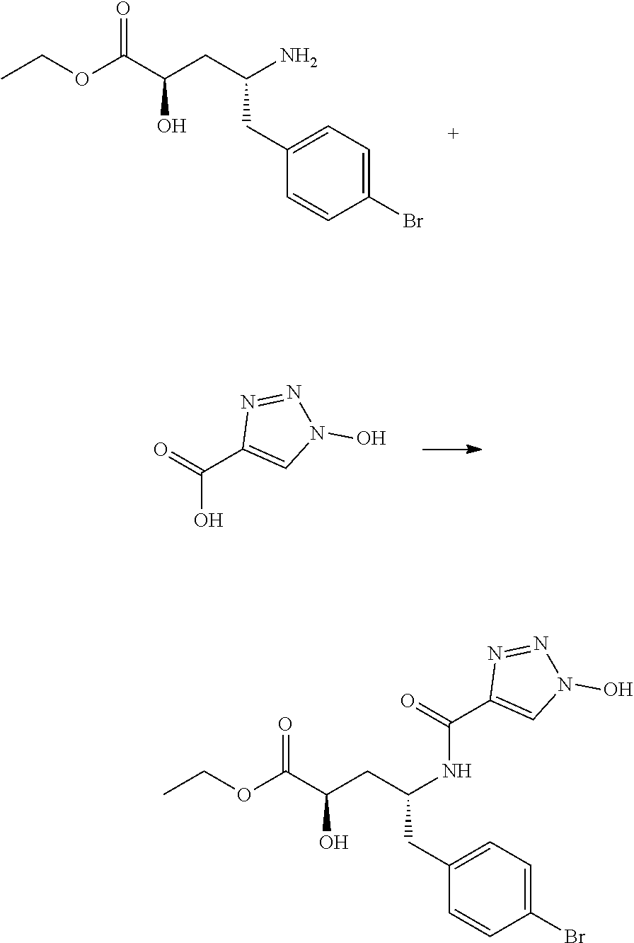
O(C(C(CC(N)CC1=CC=C(Br)C=C1)O)=O)CC.O=C(C1=CN(O)N=N1)O.O(C(C(CC(CC1=CC=C(Br)C=C1)NC(=O)C1=CN(O)N=N1)O)=O)CC
